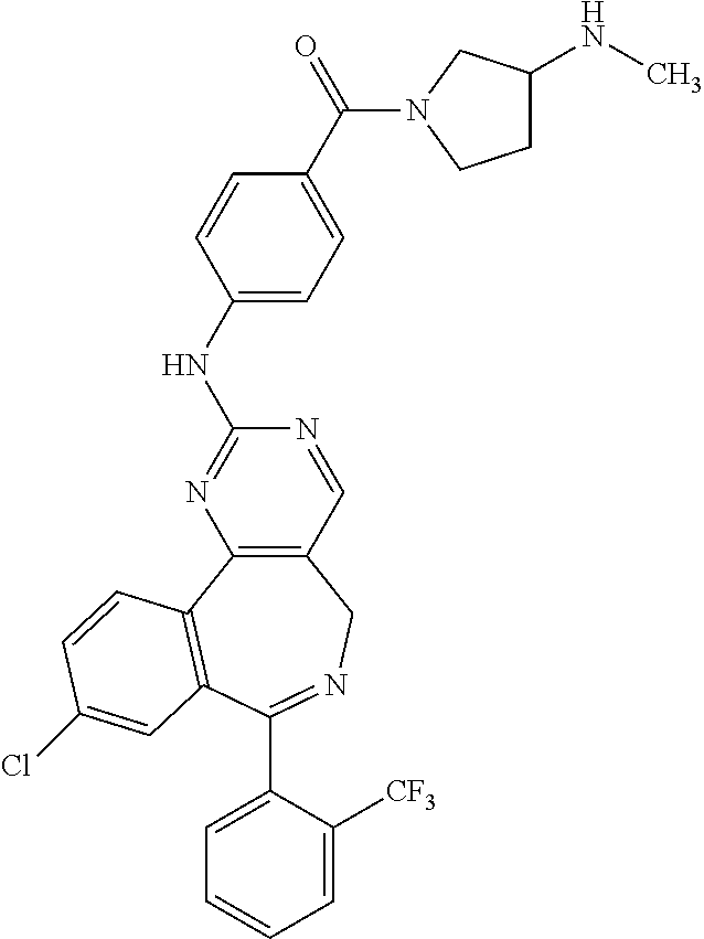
C1=C([CF3])C(C2=NCC3=C(N=C(NC4=CC=C(C(=O)N5CC(NC)CC5)C=C4)N=C3)C3=C2C=C(Cl)C=C3)=CC=C1
